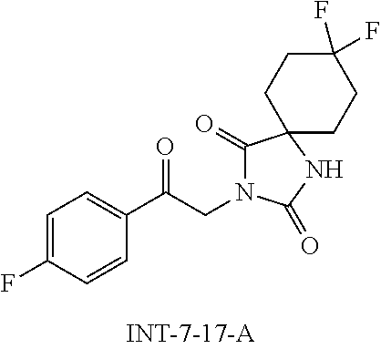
C1(C(CN2C(=O)C3(NC2=O)CCC(F)(F)CC3)=O)=CC=C(F)C=C1
